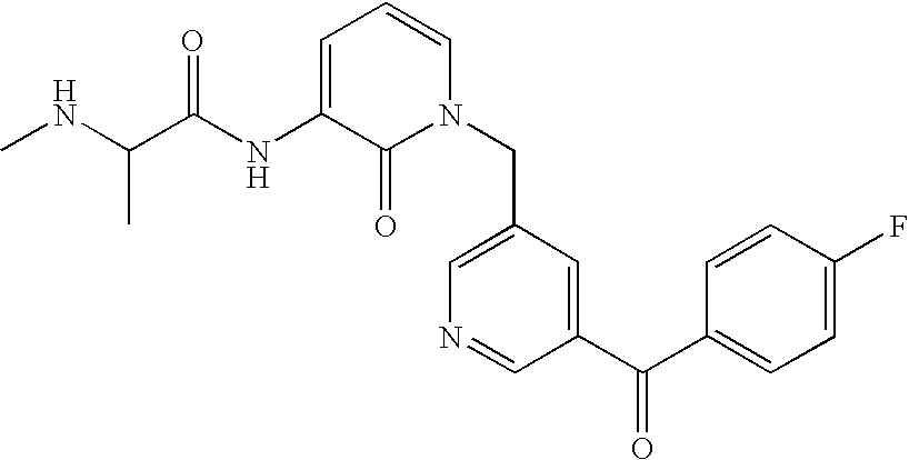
C1=C(NC(C(NC)C)=O)C(=O)N(CC2=CN=CC(C(C3=CC=C(F)C=C3)=O)=C2)C=C1
